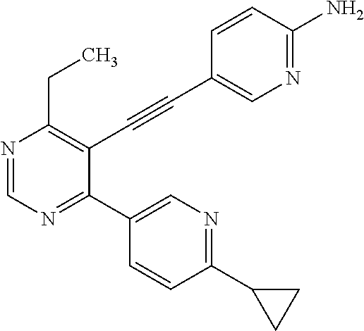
N1=CN=C(C2=CN=C(C3CC3)C=C2)C(C#CC2=CN=C(N)C=C2)=C1CC
